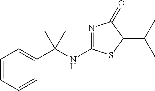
C1=CC=CC(C(NC2=NC(=O)C(C(C)C)S2)(C)C)=C1
